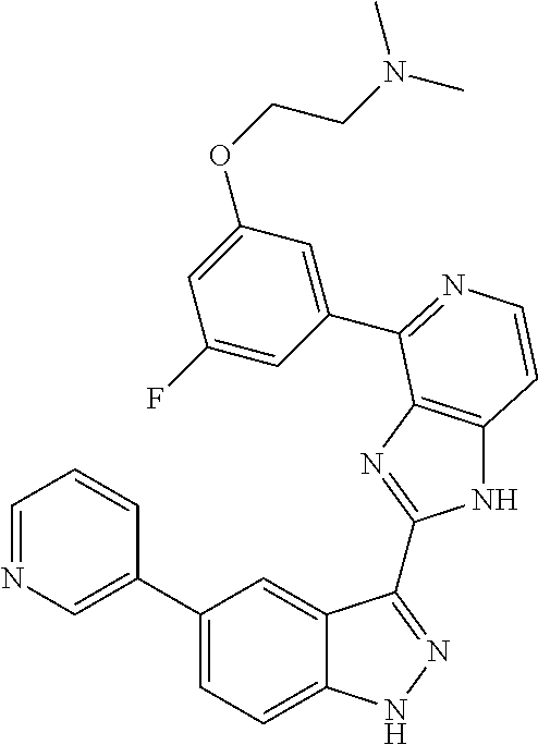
C1(C2=CN=CC=C2)=CC=C2C(=C1)C(C1=NC3=C(N1)C=CN=C3C1=CC(OCCN(C)C)=CC(F)=C1)=NN2
